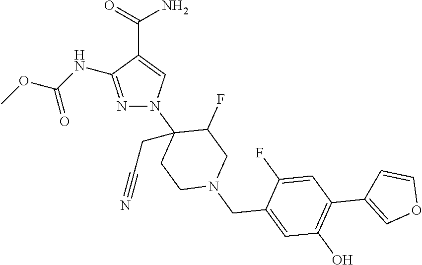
N1=C(NC(OC)=O)C(C(=O)N)=CN1C1(CC#N)CCN(CC2=CC(O)=C(C3=COC=C3)C=C2F)CC1F
